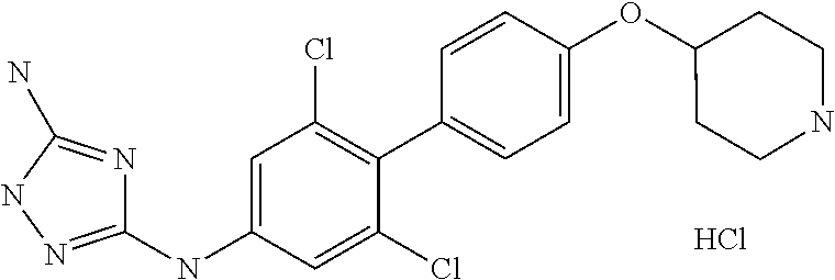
C1(NC2=CC(Cl)=C(C3=CC=C(OC4CCNCC4)C=C3)C(Cl)=C2)=NNC(N)=N1.Cl
